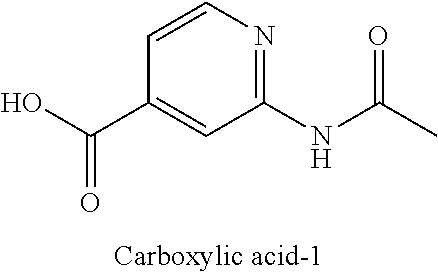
C1(NC(C)=O)=NC=CC(C(O)=O)=C1
